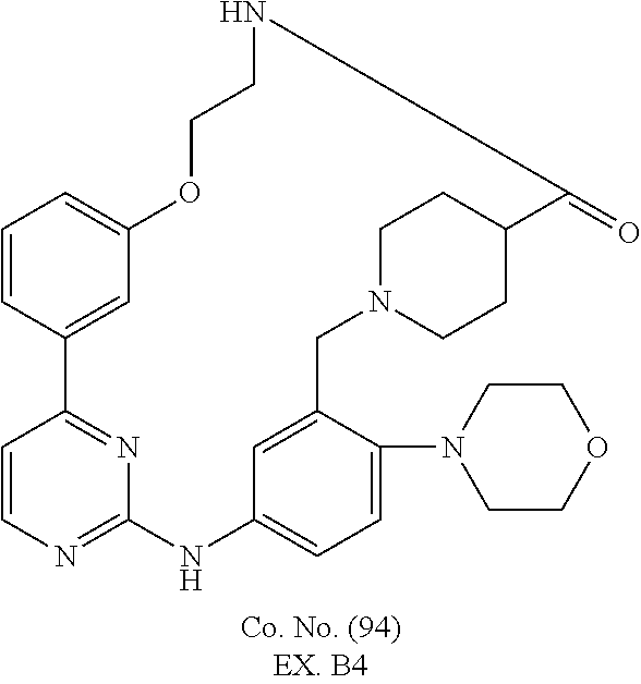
C1=CC2=NC(=N1)NC1=CC=C(N3CCOCC3)C(=C1)CN1CCC(CC1)C(=O)NCCOC1=CC=CC2=C1
